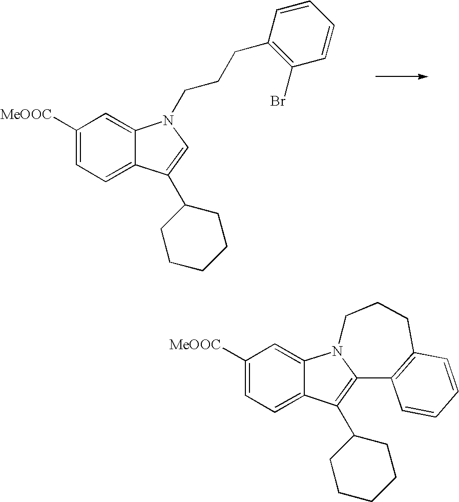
[MeOOC]C1=CC=C2C(=C1)N(CCCC1=C(Br)C=CC=C1)C=C2C1CCCCC1.C1([MeOOC])=CC=C2C(=C1)N1C(=C2C2CCCCC2)C2=C(CCC1)C=CC=C2
